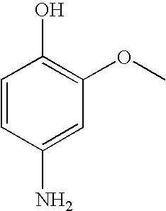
C1(N)=CC(OC)=C(O)C=C1
